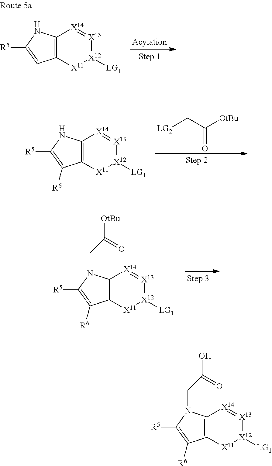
C12=C([X11][X12]([LG1])[X13]=[X14]1)C([R6])=C([R5])N2.[LG2]CC([OtBu])=O.C12=C([X11][X12]([LG1])[X13]=[X14]1)C([R6])=C([R5])N2CC(=O)[OtBu].C12=C([X11][X12]([LG1])[X13]=[X14]1)C=C([R5])N2.C12=C([X11][X12]([LG1])[X13]=[X14]1)C([R6])=C([R5])N2CC(=O)O
